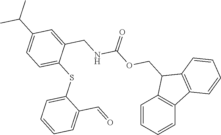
C1=CC=CC2=C1C(COC(NCC1=CC(C(C)C)=CC=C1SC1=CC=CC=C1C=O)=O)C1=C2C=CC=C1
